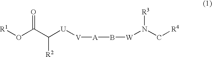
[R1]OC(C([U][V][A]B[W]N(C[R4])[R3])[R2])=O
